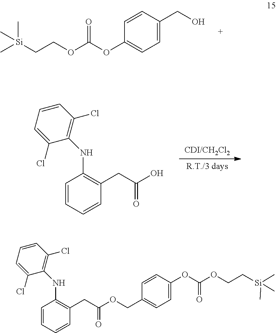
C(COC(OC1=CC=C(CO)C=C1)=O)[Si](C)(C)C.C1=CC=CC(CC(O)=O)=C1NC1=C(Cl)C=CC=C1Cl.C1=CC=CC(CC(OCC2=CC=C(OC(OCC[Si](C)(C)C)=O)C=C2)=O)=C1NC1=C(Cl)C=CC=C1Cl
